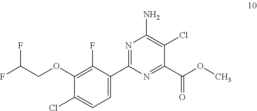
C1(OCC(F)F)=C(F)C(C2=NC(N)=C(Cl)C(C(OC)=O)=N2)=CC=C1Cl
